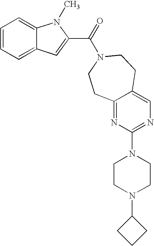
C1=CC=C2C(=C1)N(C)C(C(=O)N1CCC3=CN=C(N4CCN(C5CCC5)CC4)N=C3CC1)=C2
